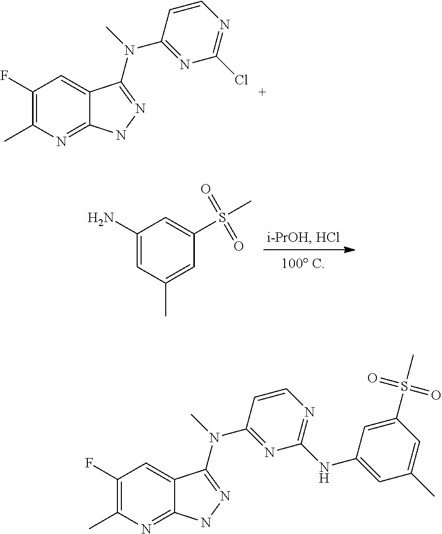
C1(F)=C(C)N=C2C(=C1)C(N(C1=NC(Cl)=NC=C1)C)=NN2.C1(N)=CC(C)=CC(S(=O)(=O)C)=C1.C1(F)=C(C)N=C2C(=C1)C(N(C1=NC(NC3=CC(C)=CC(S(C)(=O)=O)=C3)=NC=C1)C)=NN2
